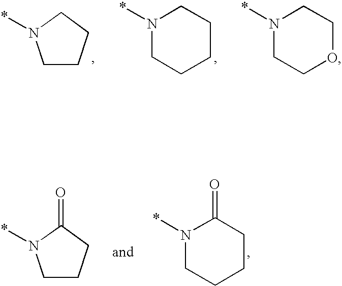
C1CCCN1*.N1(*)CCCCC1.N1(*)CCOCC1.C1CCC(=O)N1*.N1(*)CCCCC1=O
